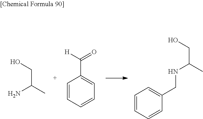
C(C(N)C)O.C(C1=CC=CC=C1)([H])=O.C1=CC=CC(CNC(C)CO)=C1
